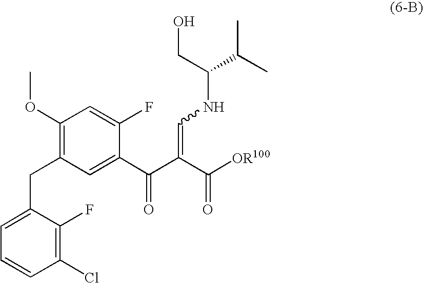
C1(OC)=C(CC2=CC=CC(Cl)=C2F)C=C(C(C(C([OR100])=O)=CNC(C(C)C)CO)=O)C(F)=C1
